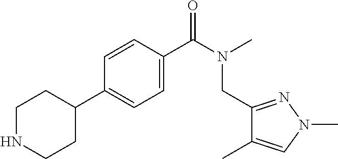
C1NCCC(C2=CC=C(C(N(C)CC3=NN(C)C=C3C)=O)C=C2)C1
